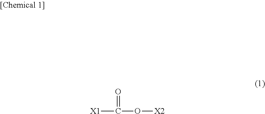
[X1]C(O[X2])=O
